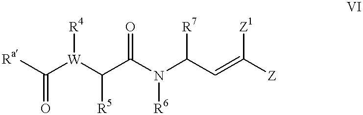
[Ra]C([W]([R4])C(C(N(C(C=C([Z])[Z1])[R7])[R6])=O)[R5])=O
